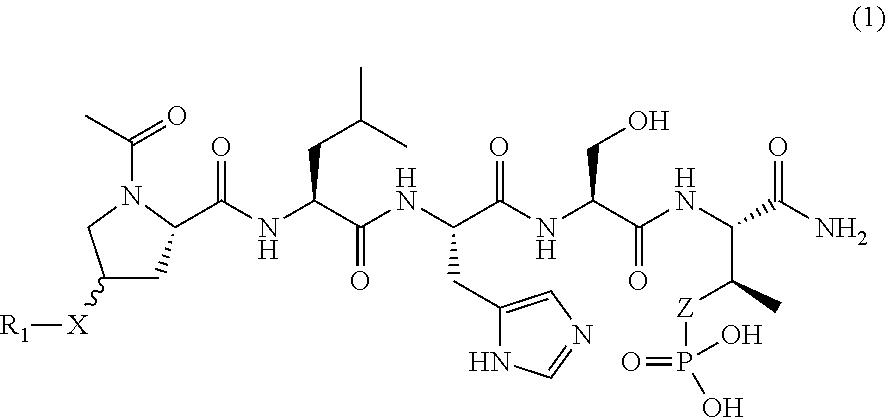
C1([X][R1])CC(C(NC(C(NC(C(NC(C(NC(C(=O)N)C(C)[Z]P(=O)(O)O)=O)CO)=O)CC2=CN=CN2)=O)CC(C)C)=O)N(C(C)=O)C1
